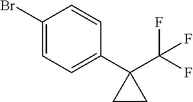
C1(Br)=CC=C(C2(C(F)(F)F)CC2)C=C1
